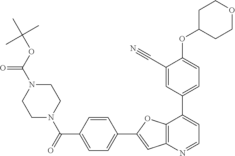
C1=CC(C(=O)N2CCN(C(OC(C)(C)C)=O)CC2)=CC=C1C1=CC2=C(O1)C(C1=CC=C(OC3CCOCC3)C(C#N)=C1)=CC=N2
